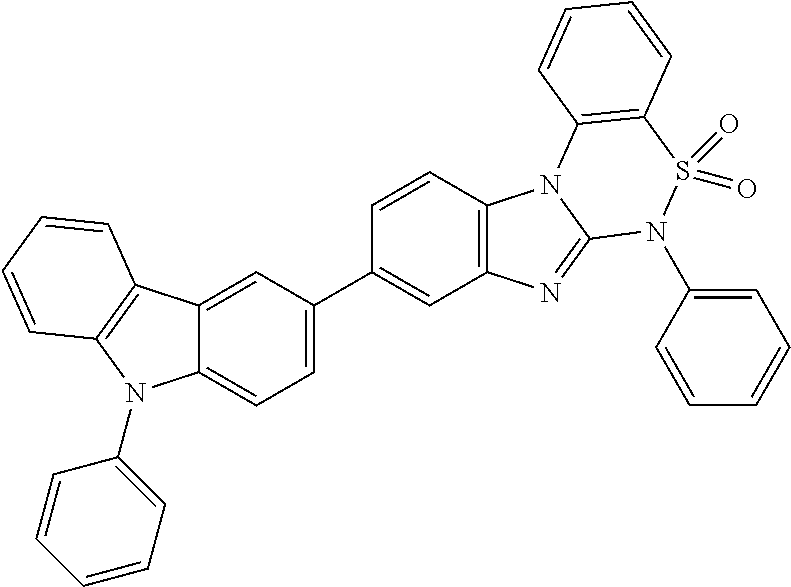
C12=CC(C3=CC4=C(C=C3)N3C(=N4)N(C4=CC=CC=C4)S(=O)(=O)C4=C3C=CC=C4)=CC=C1N(C1=CC=CC=C1)C1=C2C=CC=C1
